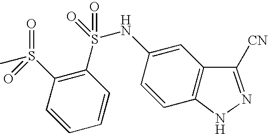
C1(S(NC2=CC3=C(C=C2)NN=C3[CN])(=O)=O)=C(S(C)(=O)=O)C=CC=C1
